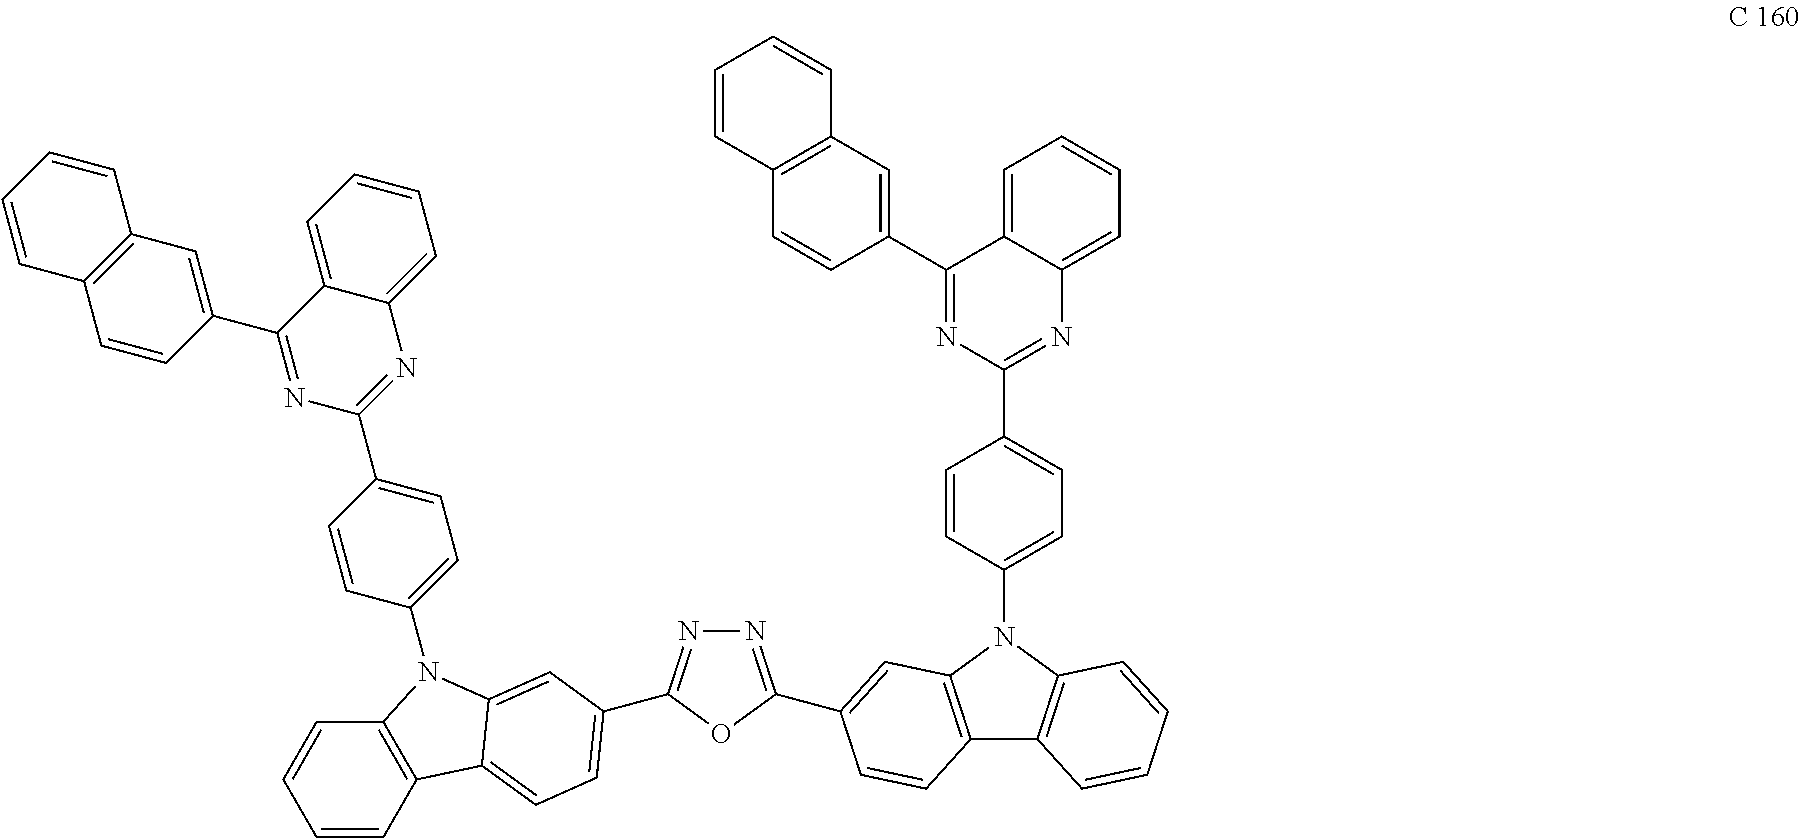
N1=C(C2=CC3=C(C4=C(N3C3=CC=C(C5=NC6=CC=CC=C6C(C6=CC7=C(C=C6)C=CC=C7)=N5)C=C3)C=CC=C4)C=C2)OC(C2=CC=C3C4=C(C=CC=C4)N(C4=CC=C(C5=NC6=CC=CC=C6C(C6=CC7=C(C=C6)C=CC=C7)=N5)C=C4)C3=C2)=N1
